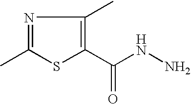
N1=C(C)SC(C(NN)=O)=C1C
